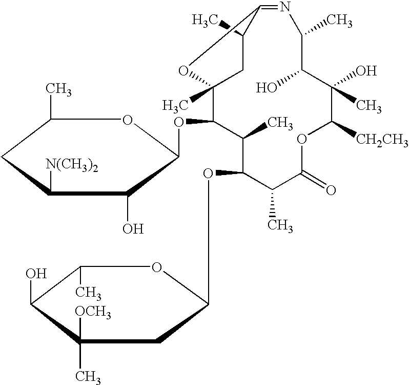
C1(C)C(=O)OC([CH2CH3])C(O)(C)C(O)C(C)N=C2C(C)CC(C)(C(OC3C(O)C([N(CH3)2])CC(C)O3)C(C)C1OC1CC(C)([OCH3])C(O)C(C)O1)O2
